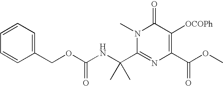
C1=CC=C(COC(NC(C2=NC(C(OC)=O)=C([OCOPh])C(=O)N2C)(C)C)=O)C=C1
